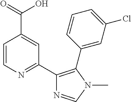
C1=CN=C(C2=C(C3=CC(Cl)=CC=C3)N(C)C=N2)C=C1C(=O)O
